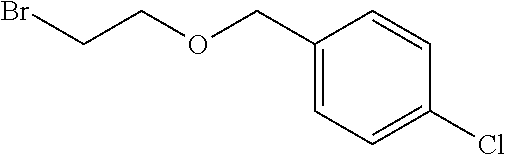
C(Br)COCC1=CC=C(Cl)C=C1
